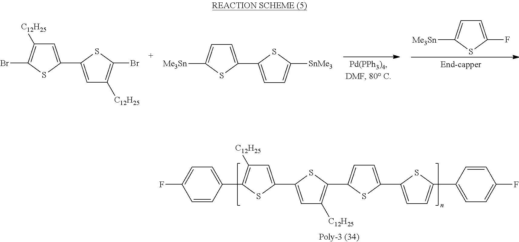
C1=C(C2=CC([C12H25])=C(C3=CC=C(C4=CC=C(C5=CC=C(F)C=C5)S4)S3)S2)SC(C2=CC=C(F)C=C2)=C1[C12H25].BrC1=C([C12H25])C=C(C2=CC([C12H25])=C(Br)S2)S1.C1=C(C2=CC=C([SnMe3])S2)SC([Me3Sn])=C1.FC1=CC=C([Me3Sn])S1
